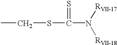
S(CC)C(=S)N([RVII-17])[RVII-18]
